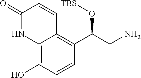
NCC(C1=C2C(=C(O)C=C1)NC(=O)C=C2)O[TBS]
